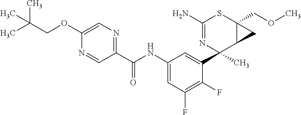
N1=CC(C(NC2=CC(F)=C(F)C(C3(C)C4C(COC)(SC(N)=N3)C4)=C2)=O)=NC=C1OCC(C)(C)C
